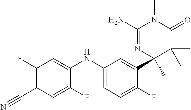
C1(F)=C(C#N)C=C(F)C(NC2=CC=C(F)C(C3(C)N=C(N)N(C)C(=O)C3(C)C)=C2)=C1
